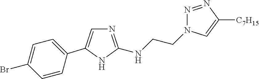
N1=C(NCCN2N=NC([C7H15])=C2)NC(C2=CC=C(Br)C=C2)=C1
